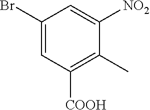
C1=C([NO2])C(C)=C([COOH])C=C1Br
